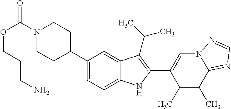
O(C(=O)N1CCC(C2=CC=C3C(=C2)C(C(C)C)=C(C2=CN4C(=NC=N4)C(C)=C2C)N3)CC1)CCCN
